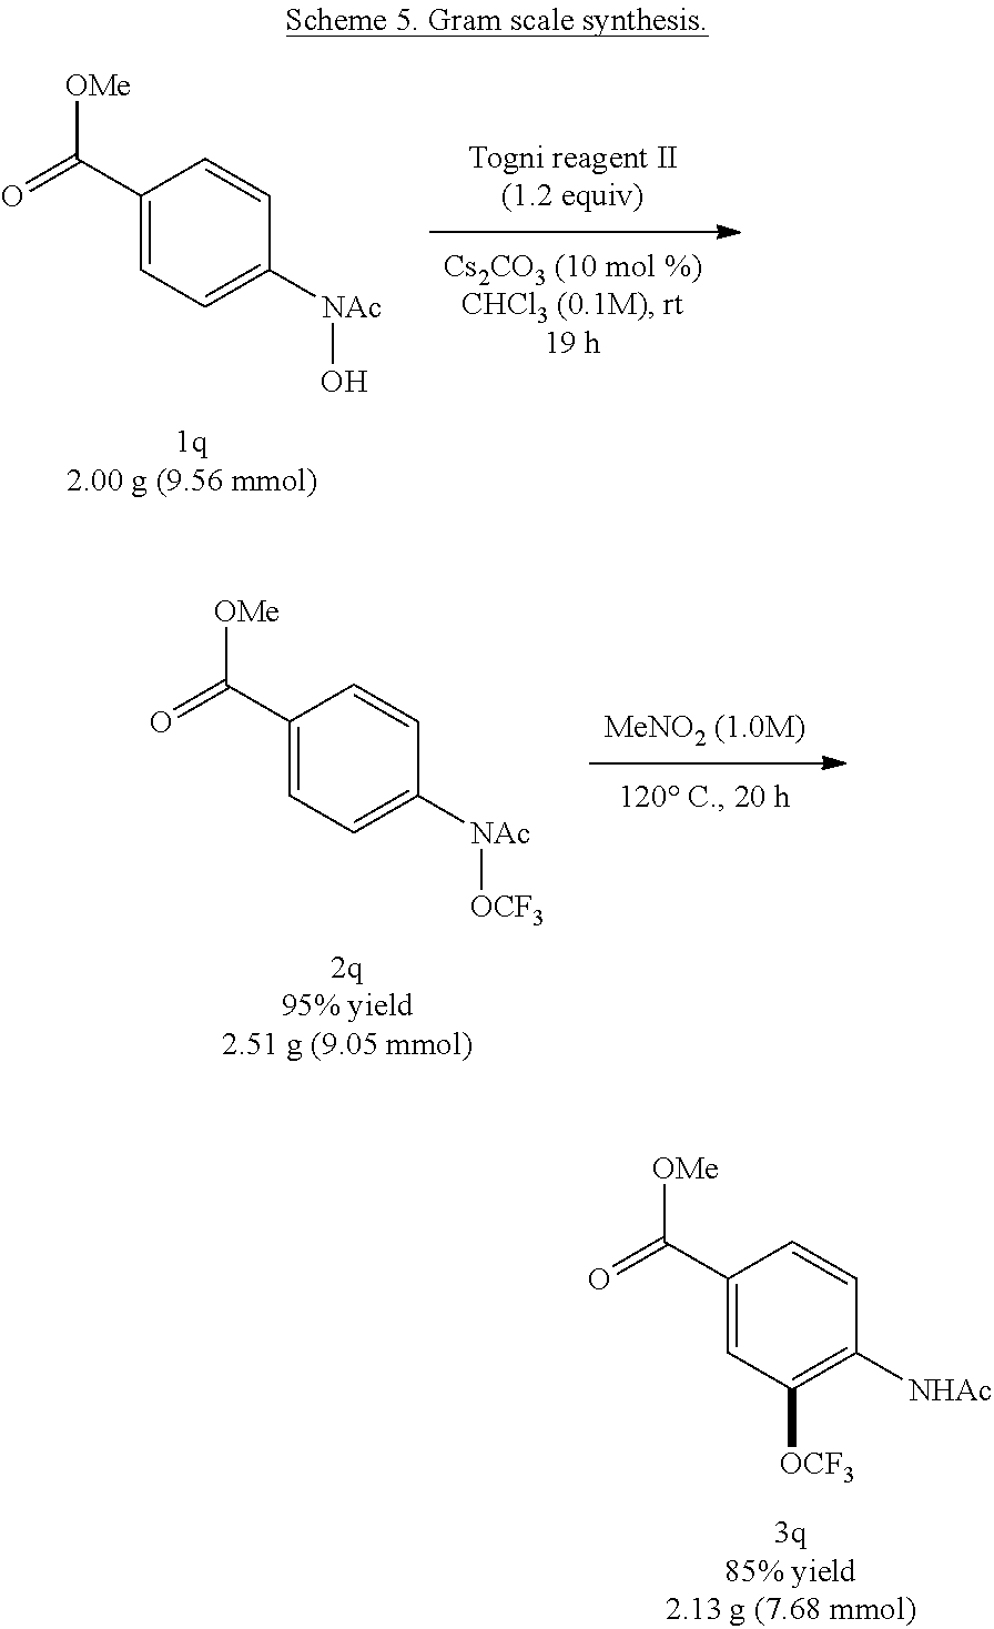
[NAc](O)C1=CC=C(C(=O)[OMe])C=C1.[NAc]([OCF3])C1=CC=C(C(=O)[OMe])C=C1.[NHAc]C1=C([OCF3])C=C(C(=O)[OMe])C=C1
